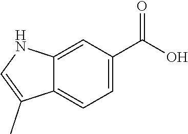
C12=CC(C(O)=O)=CC=C1C(C)=CN2
